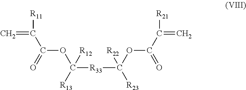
[R11]C(=C)C(=O)OC([R33]C(OC(C([R21])=C)=O)([R22])[R23])([R13])[R12]
